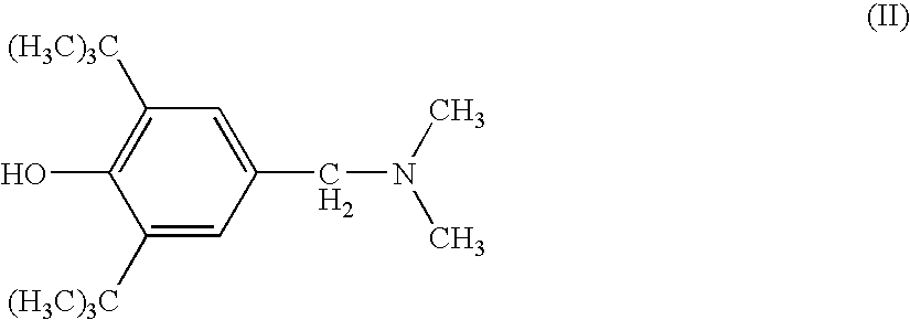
C1([(H3C)3C])=CC(CN(C)C)=CC([(H3C)3C])=C1O
